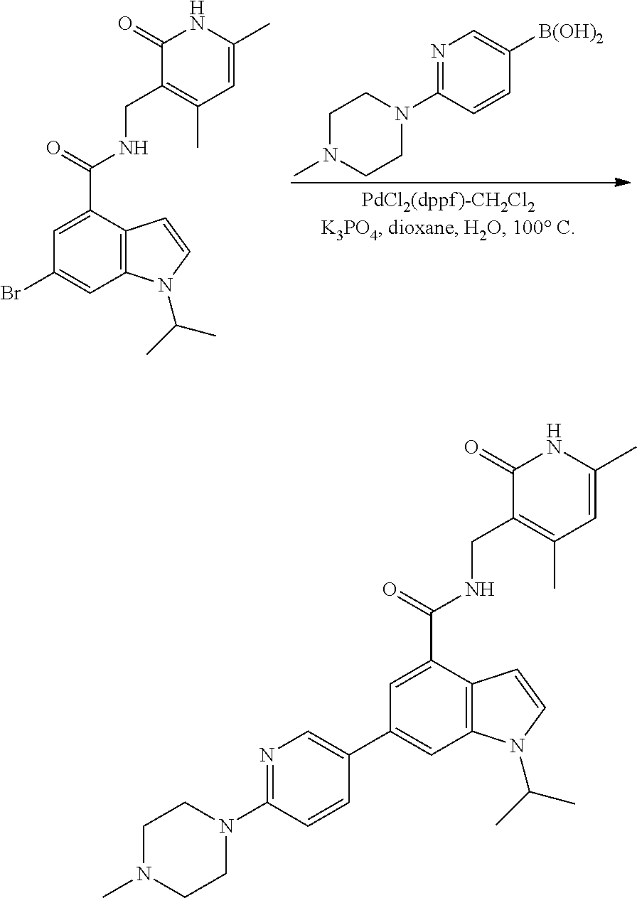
C1=C(C(=O)NCC2=C(C)C=C(C)NC2=O)C2=C(C=C1Br)N(C(C)C)C=C2.C1N(C)CCN(C2=NC=C([B(OH)2])C=C2)C1.C1=C(C(=O)NCC2=C(C)C=C(C)NC2=O)C2=C(C=C1C1=CN=C(N3CCN(C)CC3)C=C1)N(C(C)C)C=C2
